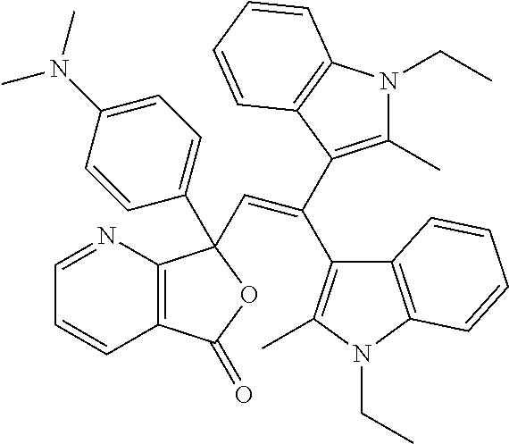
C12=C(N(CC)C(C)=C1C(=CC1(C3=CC=C(N(C)C)C=C3)C3=C(C(=O)O1)C=CC=N3)C1=C(C)N(CC)C3=C1C=CC=C3)C=CC=C2
